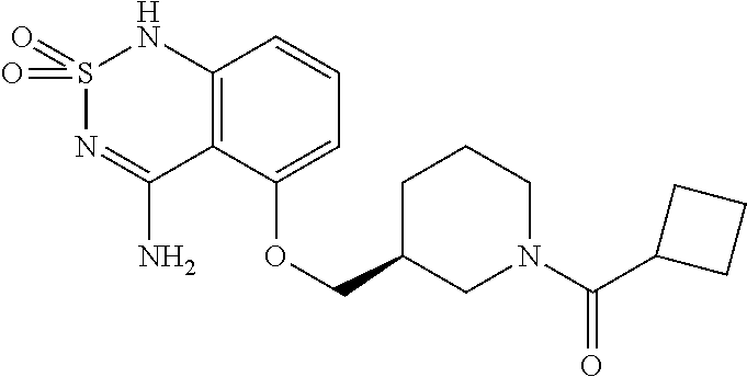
C12=C(C(OCC3CN(C(C4CCC4)=O)CCC3)=CC=C1)C(N)=NS(=O)(=O)N2
